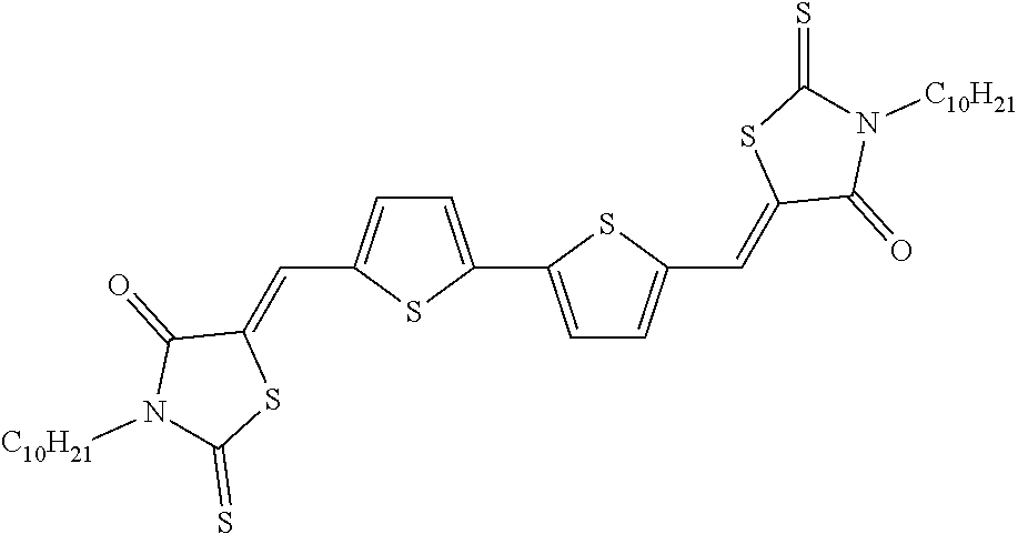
C1=C(C2=CC=C(C=C3C(=O)N([C10H21])C(=S)S3)S2)SC(C=C2C(=O)N([C10H21])C(=S)S2)=C1
